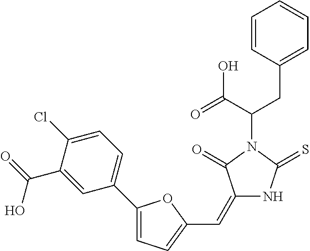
C1=CC(CC(C(=O)O)N2C(=O)C(=CC3=CC=C(C4=CC=C(Cl)C(C(=O)O)=C4)O3)NC2=S)=CC=C1
